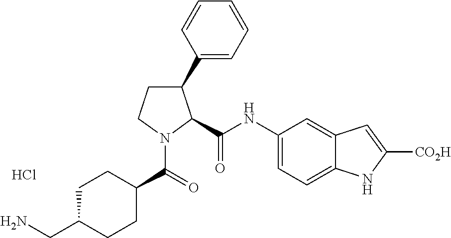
C1C(CN)CCC(C(N2C(C(=O)NC3=CC=C4C(=C3)C=C([CO2H])N4)C(C3=CC=CC=C3)CC2)=O)C1.Cl
